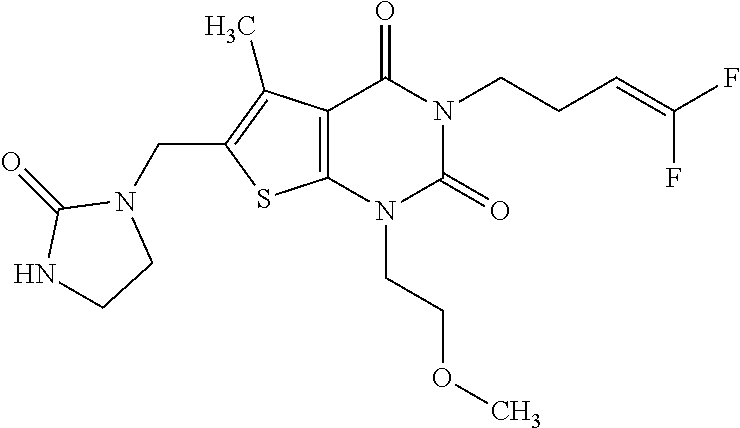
C12=C(N(CCOC)C(=O)N(CCC=C(F)F)C1=O)SC(CN1C(=O)NCC1)=C2C
